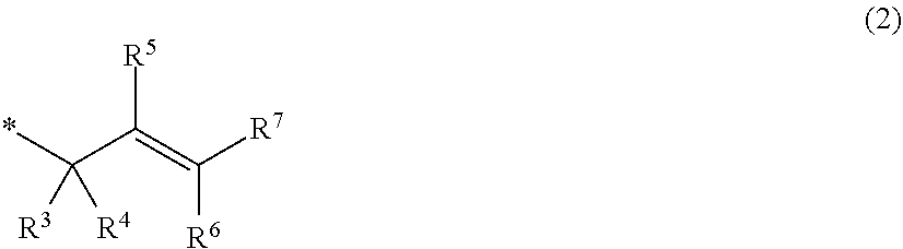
*C(C(=C([R7])[R6])[R5])([R3])[R4]
